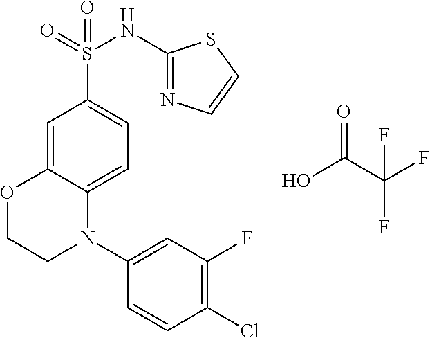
C1=C2C(=CC=C1S(=O)(NC1=NC=CS1)=O)N(C1=CC(F)=C(Cl)C=C1)CCO2.OC(C(F)(F)F)=O
